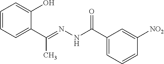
C1=CC=C(C(=NNC(C2=CC=CC([NO2])=C2)=O)C)C(O)=C1
